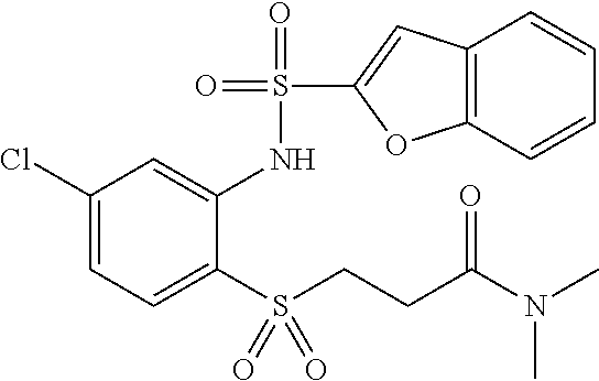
S(C1=CC2=C(O1)C=CC=C2)(=O)(=O)NC1=CC(Cl)=CC=C1S(CCC(N(C)C)=O)(=O)=O
